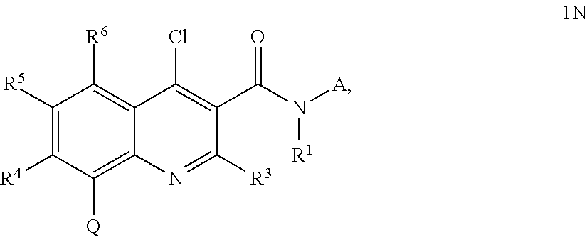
C1([R5])=C([R4])C([Q])=C2C(=C1[R6])C(Cl)=C(C(N([R1])[A])=O)C([R3])=N2
